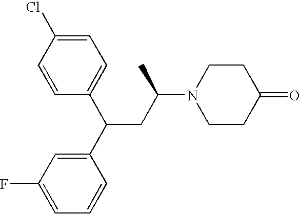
C1=CC(C(CC(C)N2CCC(=O)CC2)C2=CC(F)=CC=C2)=CC=C1Cl
